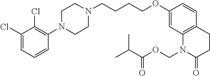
C1(Cl)=CC=CC(N2CCN(CCCCOC3=CC4=C(C=C3)CCC(=O)N4COC(=O)C(C)C)CC2)=C1Cl
